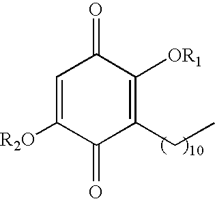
C1=C([R2O])C(=O)C(CC)=C([OR1])C1=O
